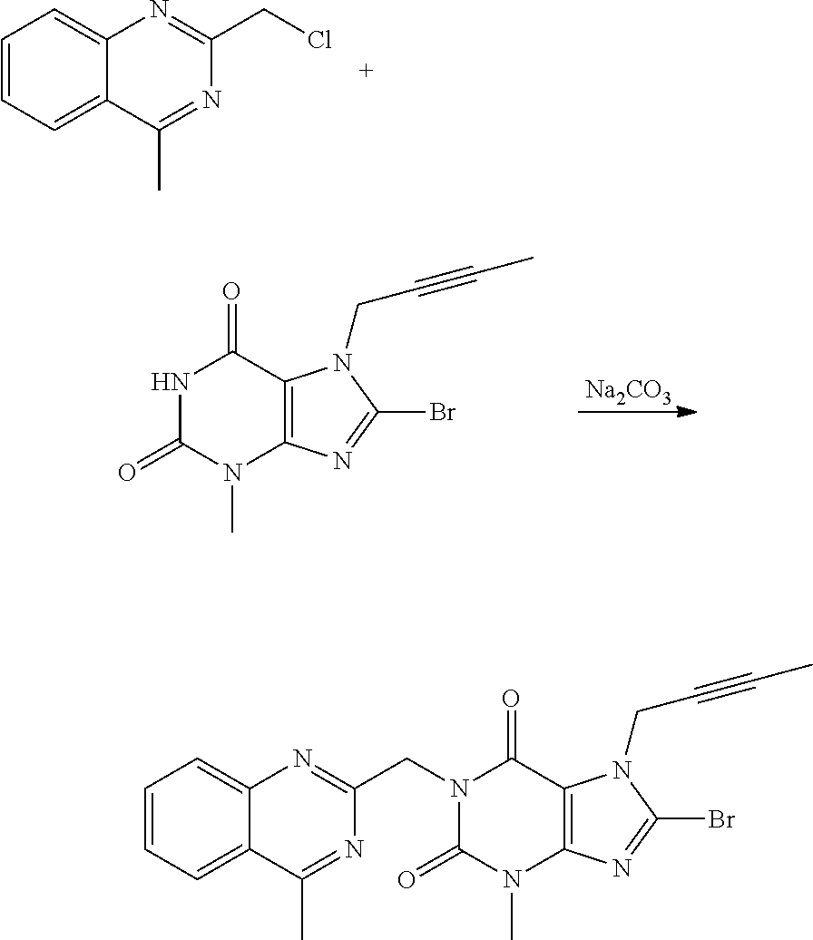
C1=CC=C2C(=C1)N=C(CCl)N=C2C.C12=C(N=C(Br)N1CC#CC)N(C)C(=O)NC2=O.[Na2CO3].C12=C(N=C(Br)N1CC#CC)N(C)C(=O)N(CC1=NC3=CC=CC=C3C(C)=N1)C2=O
